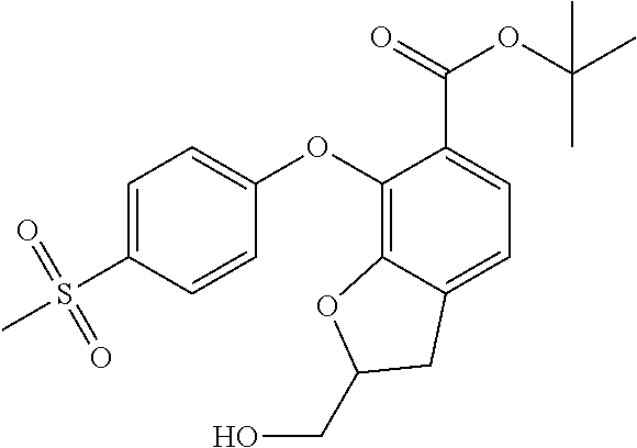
C1(OC2=CC=C(S(=O)(=O)C)C=C2)=C2C(=CC=C1C(=O)OC(C)(C)C)CC(CO)O2
